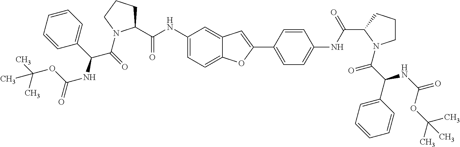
C1(C(=O)NC2=CC=C3C(=C2)C=C(C2=CC=C(NC(=O)C4CCCN4C(=O)C(NC(OC(C)(C)C)=O)C4=CC=CC=C4)C=C2)O3)CCCN1C(=O)C(NC(OC(C)(C)C)=O)C1=CC=CC=C1
